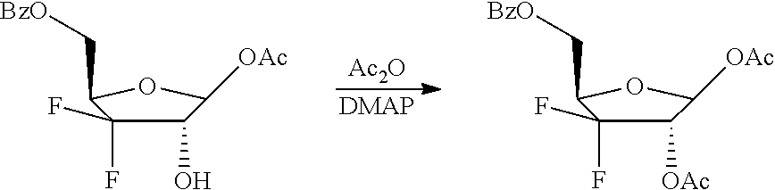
C1([OAc])C([OAc])OC(C[BzO])C1(F)F.[Ac2O].[DMAP].C1(O)C([OAc])OC(C[BzO])C1(F)F
